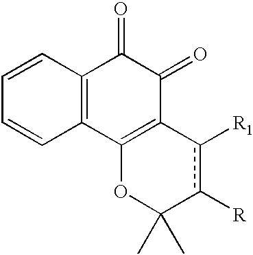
C1=CC2=C(C=C1)C1=C(C(=O)C2=O)c([R1])c([R])C(C)(C)O1
